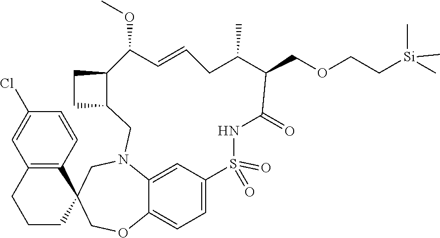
C12=C(C=CC(Cl)=C1)C1(CCC2)COC2=CC=C3C=C2N(C1)CC1C(CC1)C(OC)C=CCC(C)C(COCC[Si](C)(C)C)C(=O)NS3(=O)=O
